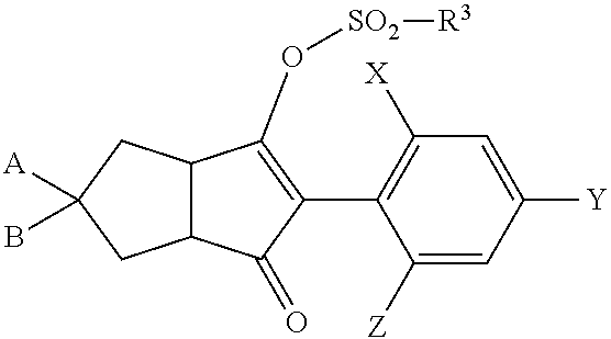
C12C(C(=O)C(C3=C([X])C=C([Y])C=C3[Z])=C1O[SO2][R3])CC([A])(B)C2
